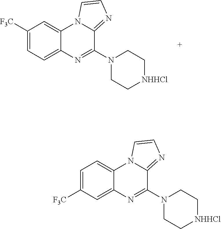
C1([F3C])=CC=C2C(=C1)N1C(=NC=C1)C(N1CC[NHHCl]CC1)=N2.C1=C([F3C])C=C2C(=C1)N1C(=NC=C1)C(N1CC[NHHCl]CC1)=N2
